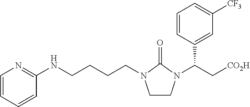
C(CCN1CCN(C(C2=CC([CF3])=CC=C2)C[CO2H])C1=O)CNC1=NC=CC=C1
